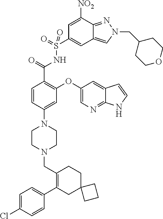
C1=C(Cl)C=CC(C2=C(CN3CCN(C4=CC(OC5=CN=C6C(=C5)C=CN6)=C(C(=O)NS(C5=CC6=CN(CC7CCOCC7)N=C6C([NO2])=C5)(=O)=O)C=C4)CC3)CCC3(C2)CCC3)=C1
